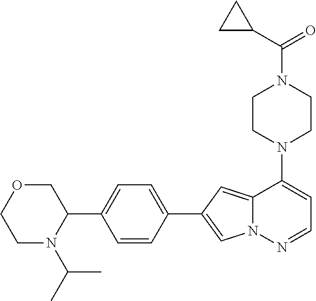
N1(C2=CC=NN3C2=CC(C2=CC=C(C4COCCN4C(C)C)C=C2)=C3)CCN(C(=O)C2CC2)CC1
